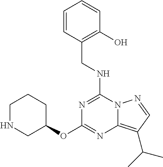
C1NCC(OC2=NC3=C(C(C)C)C=NN3C(NCC3=C(O)C=CC=C3)=N2)CC1
